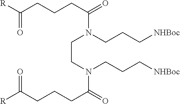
[R]C(CCCC(N(CCC[NHBoc])CCN(CCC[NHBoc])C(CCCC([R])=O)=O)=O)=O
